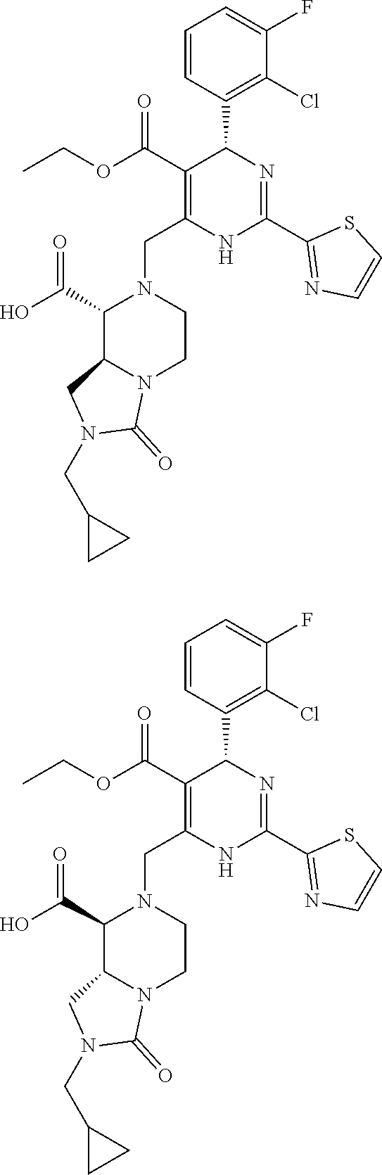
C1=CC(C2C(C(OCC)=O)=C(CN3C(C(O)=O)C4N(CC3)C(=O)N(CC3CC3)C4)NC(C3=NC=CS3)=N2)=C(Cl)C(F)=C1.C1=CC(C2C(C(OCC)=O)=C(CN3C(C(O)=O)C4N(CC3)C(=O)N(CC3CC3)C4)NC(C3=NC=CS3)=N2)=C(Cl)C(F)=C1
